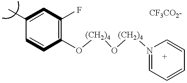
C1(C)=CC(F)=C(O[(CH2)4]O[(CH2)4]N2=CC=CC=C2)C=C1
